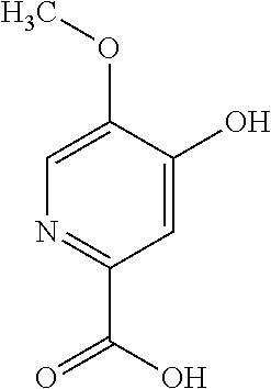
N1=C(C(O)=O)C=C(O)C(OC)=C1
